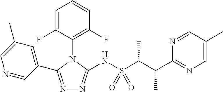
C1=NC=C(C)C=C1C1=NN=C(NS(C(C(C2=NC=C(C)C=N2)C)C)(=O)=O)N1C1=C(F)C=CC=C1F
